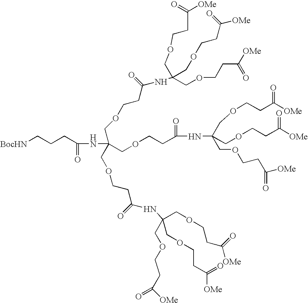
[BocHN]CCCC(=O)NC(COCCC(=O)NC(COCCC(=O)[OMe])(COCCC([OMe])=O)COCCC(=O)[OMe])(COCCC(NC(COCCC(=O)[OMe])(COCCC([OMe])=O)COCCC([OMe])=O)=O)COCCC(=O)NC(COCCC([OMe])=O)(COCCC([OMe])=O)COCCC(=O)[OMe]
